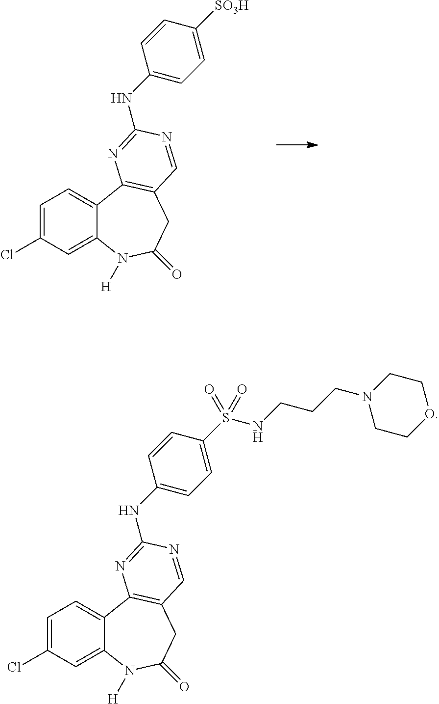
C1=C(Cl)C=C2C(=C1)C1=C(CC(=O)N2[H])C=NC(NC2=CC=C([SO3H])C=C2)=N1.C1=C(Cl)C=C2C(=C1)C1=C(CC(=O)N2[H])C=NC(NC2=CC=C(S(NCCCN3CCOCC3)(=O)=O)C=C2)=N1
